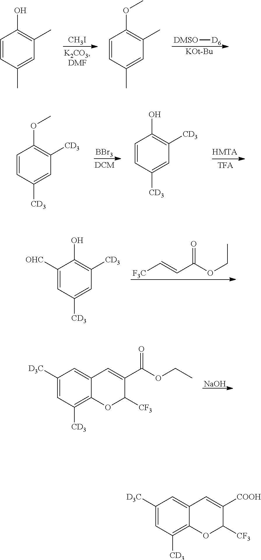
C1([D3C])=CC([CD3])=C2C(=C1)C=C(C(OCC)=O)C([CF3])O2.[NaOH].C1([OHC])=CC([CD3])=CC([CD3])=C1O.[F3C]C=CC(OCC)=O.[DMSO][D6].[KOt-Bu].[CH3I].C1=CC(C)=CC(C)=C1O.C1=CC(C)=CC(C)=C1OC.[HMTA].[BBr3].C1=CC([CD3])=CC([CD3])=C1OC.C1=CC([CD3])=CC([CD3])=C1O.C1([D3C])=CC([CD3])=C2C(=C1)C=C([COOH])C([CF3])O2
